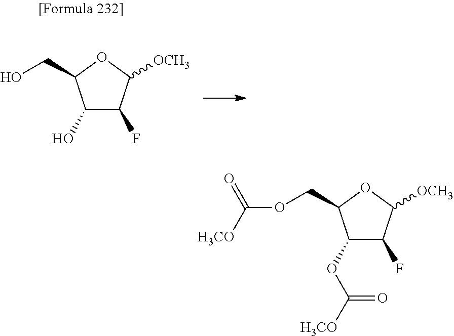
C(C1C(O)C(F)C([OCH3])O1)O.C(C1C(OC([H3CO])=O)C(F)C([OCH3])O1)OC([H3CO])=O
